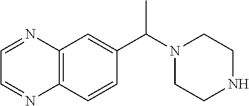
C12=C(C=CC(C(N3CCNCC3)C)=C1)N=CC=N2
